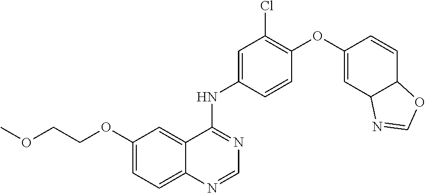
C1=C(OCCOC)C=C2C(=C1)N=CN=C2NC1=CC(Cl)=C(OC2=CC3C(C=C2)OC=N3)C=C1
